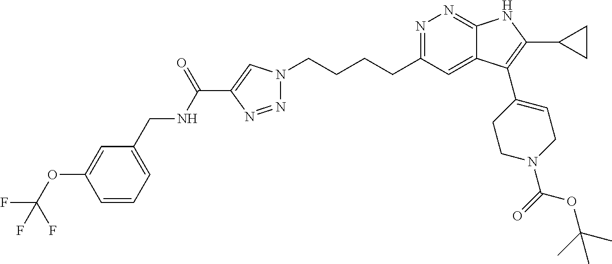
N1=C(CCCCN2N=NC(C(NCC3=CC=CC(OC(F)(F)F)=C3)=O)=C2)C=C2C(=N1)NC(C1CC1)=C2C1=CCN(C(OC(C)(C)C)=O)CC1
